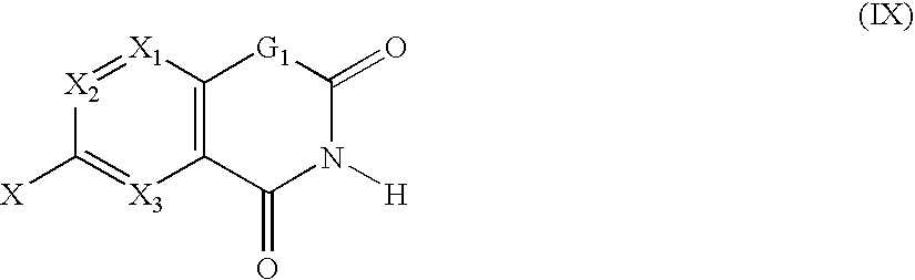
C12=C([X1]=[X2]C([X])=[X3]1)[G1]C(=O)N([H])C2=O
